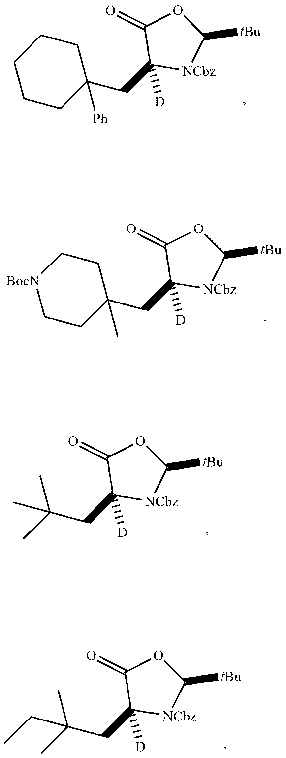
C1C(CC2([D])[NCbz]C([tBu])OC2=O)([Ph])CCCC1.C1C(CC2([D])[NCbz]C([tBu])OC2=O)(C)CC[BocN]C1.C(CC1([D])[NCbz]C([tBu])OC1=O)(C)(C)C.C(CC1([D])[NCbz]C([tBu])OC1=O)(C)(C)CC
